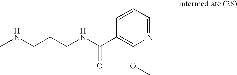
CNCCCNC(C1=C(OC)N=CC=C1)=O
